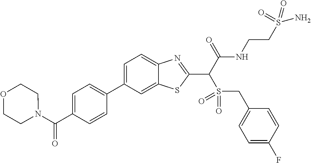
C1=C(C2=CC=C(C(N3CCOCC3)=O)C=C2)C=C2C(=C1)N=C(C(C(NCCS(N)(=O)=O)=O)S(=O)(=O)CC1=CC=C(F)C=C1)S2
